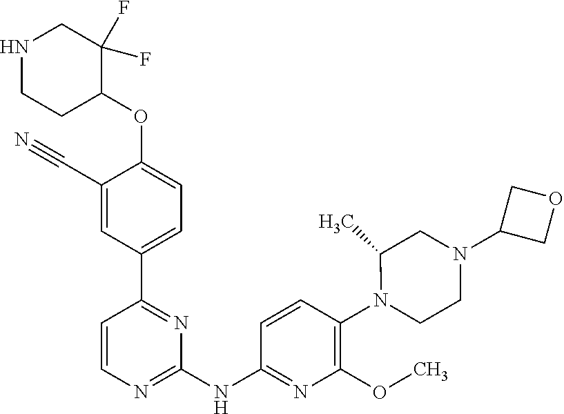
C1(C#N)=CC(C2=NC(NC3=NC(OC)=C(N4CCN(C5COC5)CC4C)C=C3)=NC=C2)=CC=C1OC1C(F)(F)CNCC1
